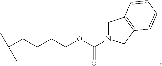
C(CCCCOC(N1CC2=C(C1)C=CC=C2)=O)(C)C
